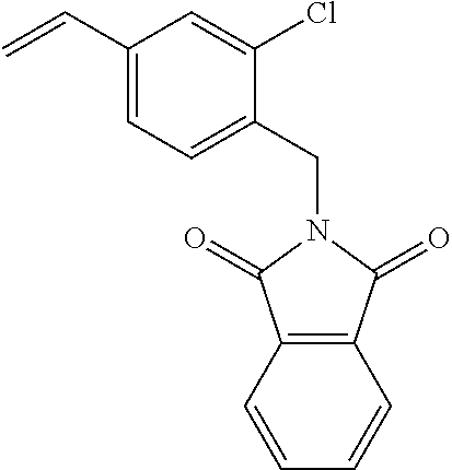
C1(C=C)=CC=C(CN2C(=O)C3=C(C2=O)C=CC=C3)C(Cl)=C1
